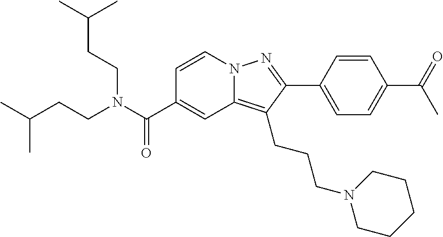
C1=CN2C(=C(CCCN3CCCCC3)C(C3=CC=C(C(C)=O)C=C3)=N2)C=C1C(N(CCC(C)C)CCC(C)C)=O
